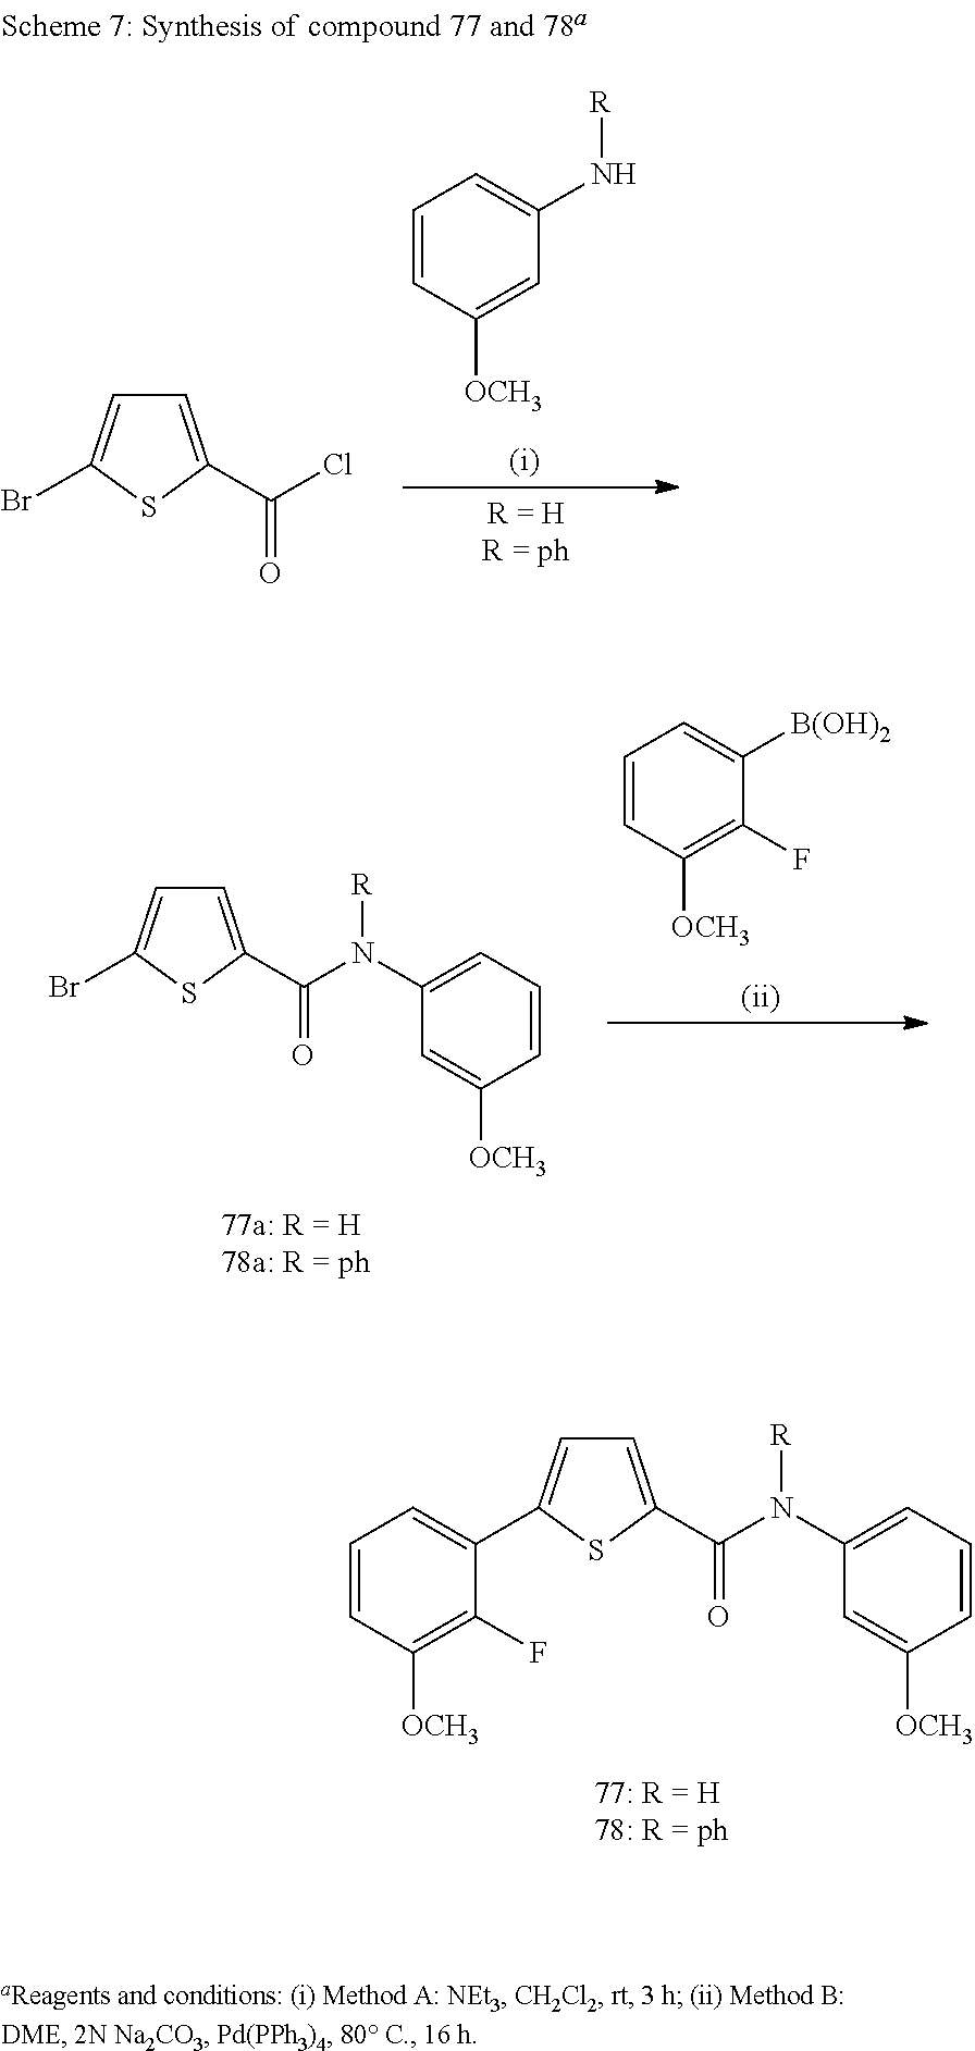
C1=CC([OCH3])=CC(N[R])=C1.C1=C(C(Cl)=O)SC(Br)=C1.C1(C2=CC=C(C(N(C3=CC=CC([OCH3])=C3)[R])=O)S2)=CC=CC([OCH3])=C1F.C1=CC([OCH3])=C(F)C([B(OH)2])=C1.C1=C(C(N(C2=CC=CC([OCH3])=C2)[R])=O)SC(Br)=C1
